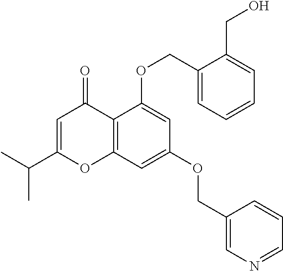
C1=C(C(C)C)OC2=C(C1=O)C(OCC1=CC=CC=C1CO)=CC(OCC1=CN=CC=C1)=C2
